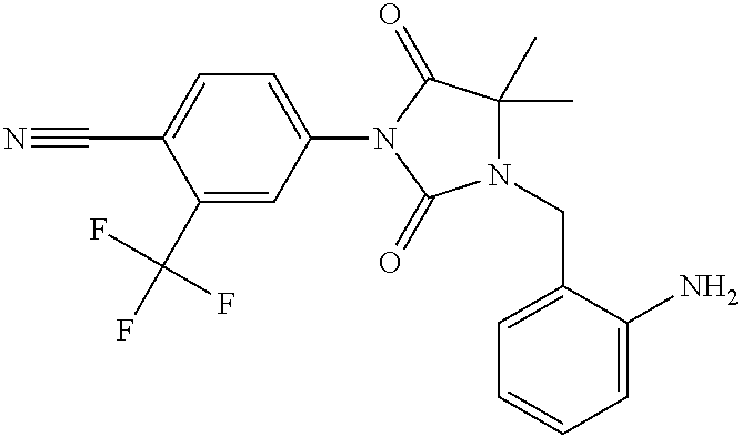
C1(N2C(=O)N(CC3=CC=CC=C3N)C(C)(C)C2=O)=CC=C(C#N)C(C(F)(F)F)=C1
